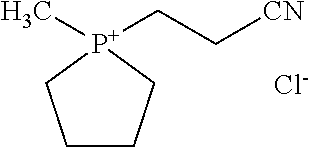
C1CC[P+](C)(CC[CN])C1.[Cl-]
